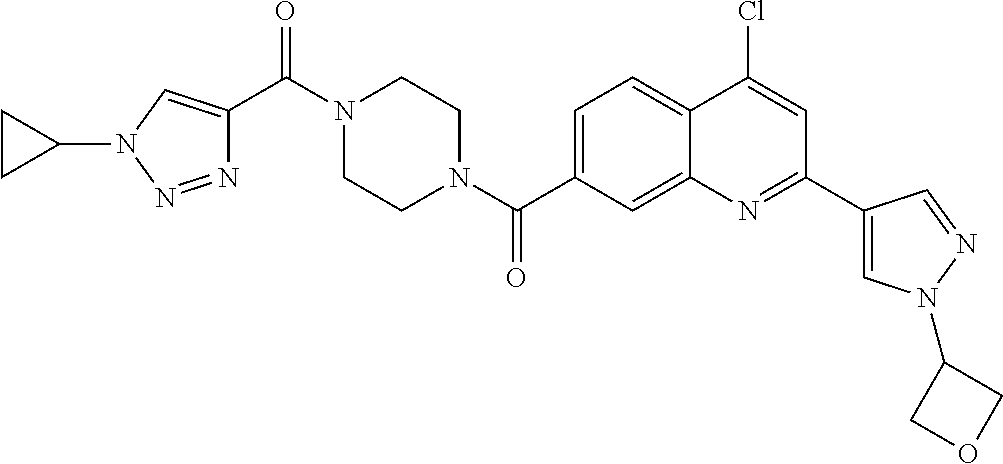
N1(C(C2=CN(C3CC3)N=N2)=O)CCN(C(=O)C2=CC=C3C(=C2)N=C(C2=CN(C4COC4)N=C2)C=C3Cl)CC1
